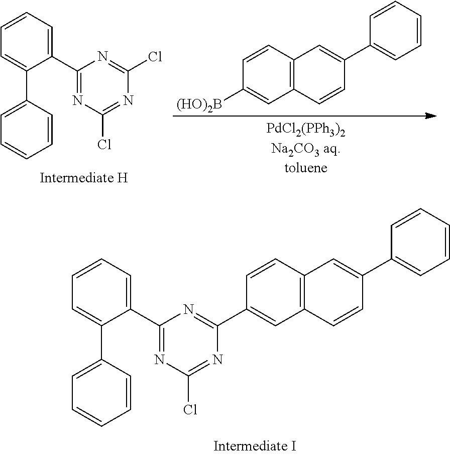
C1=CC2=C(C=C1[(HO)2B])C=CC(C1=CC=CC=C1)=C2.C1(C2=CC=CC=C2C2=CC=CC=C2)=NC(Cl)=NC(Cl)=N1.C1(C2=CC=CC=C2C2=CC=CC=C2)=NC(Cl)=NC(C2=CC3=C(C=C2)C=C(C2=CC=CC=C2)C=C3)=N1
